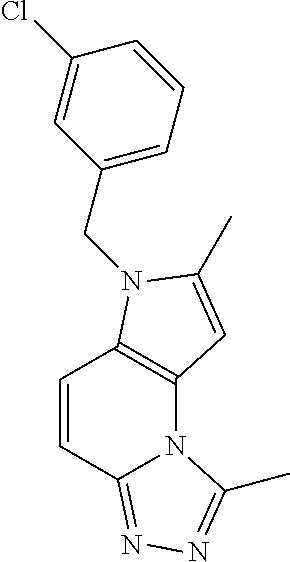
C12=C(N(CC3=CC=CC(Cl)=C3)C(C)=C1)C=CC1=NN=C(C)N21
